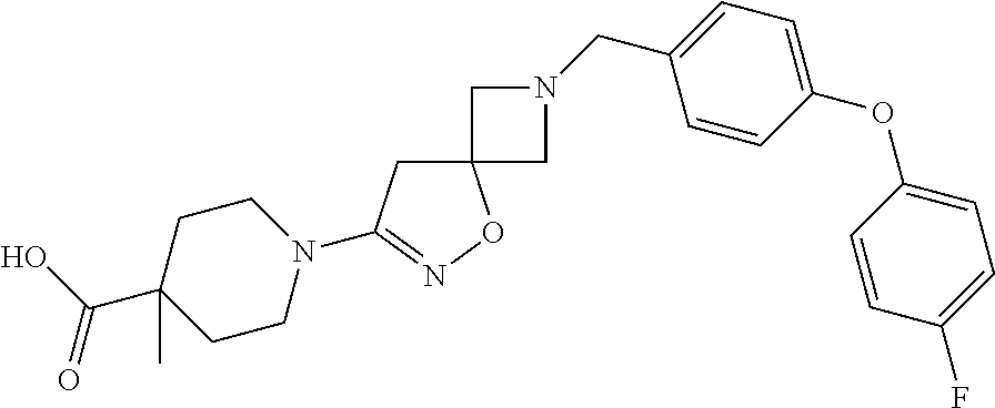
C12(CC(N3CCC(C(O)=O)(C)CC3)=NO1)CN(CC1=CC=C(OC3=CC=C(F)C=C3)C=C1)C2
